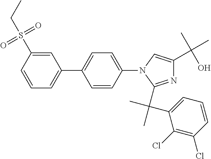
C1=CC(S(=O)(=O)CC)=CC(C2=CC=C(N3C(C(C)(C4=CC=CC(Cl)=C4Cl)C)=NC(C(C)(O)C)=C3)C=C2)=C1
